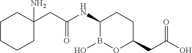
C1(NC(CC2(N)CCCCC2)=O)B(O)OC(CC(O)=O)CC1
